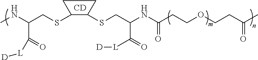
S(C1C(SCC(NC(CCOCCC(C)=O)=O)C([L][D])=O)CC1)CC(NC)C(=O)[L][D].[CD]
